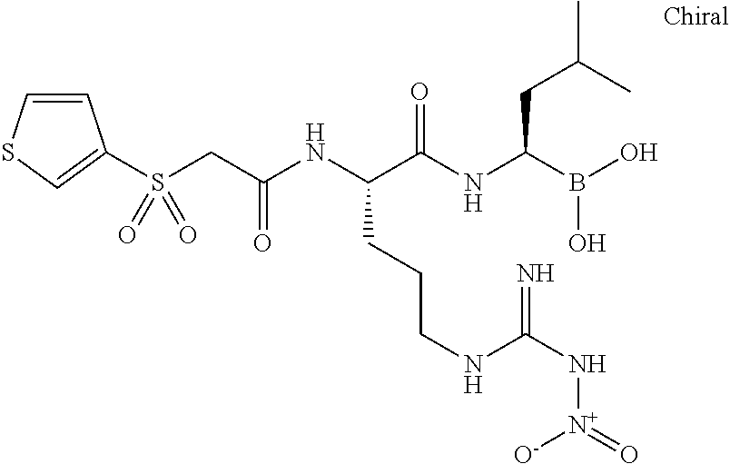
C(C(NC(C(NC(B(O)O)CC(C)C)=O)CCCNC(N[N+](=O)[O-])=N)=O)S(=O)(=O)C1=CSC=C1
